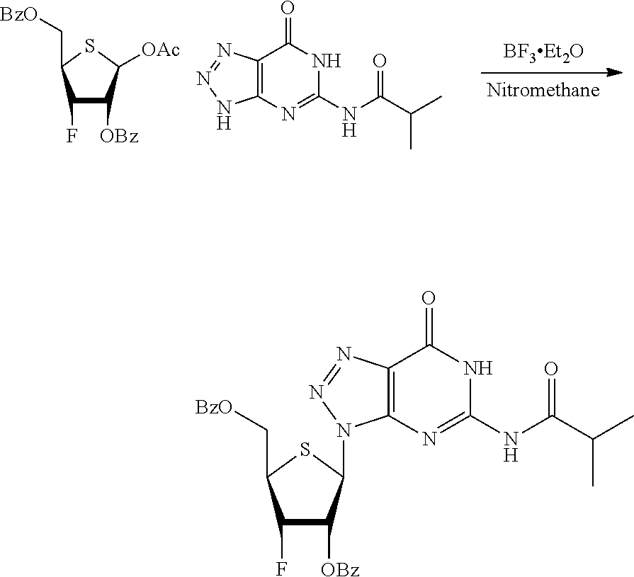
C1(F)C([OBz])C([OAc])SC1C[BzO].C12=C(N=C(NC(C(C)C)=O)NC1=O)NN=N2.C1(F)C([OBz])C(N2C3=C(C(=O)NC(NC(C(C)C)=O)=N3)N=N2)SC1C[BzO]
